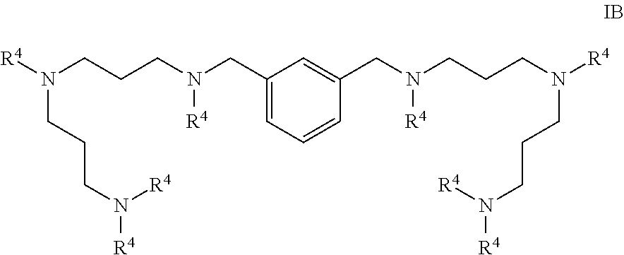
C1(CN(CCCN([R4])CCCN([R4])[R4])[R4])=CC=CC(CN(CCCN([R4])CCCN([R4])[R4])[R4])=C1
